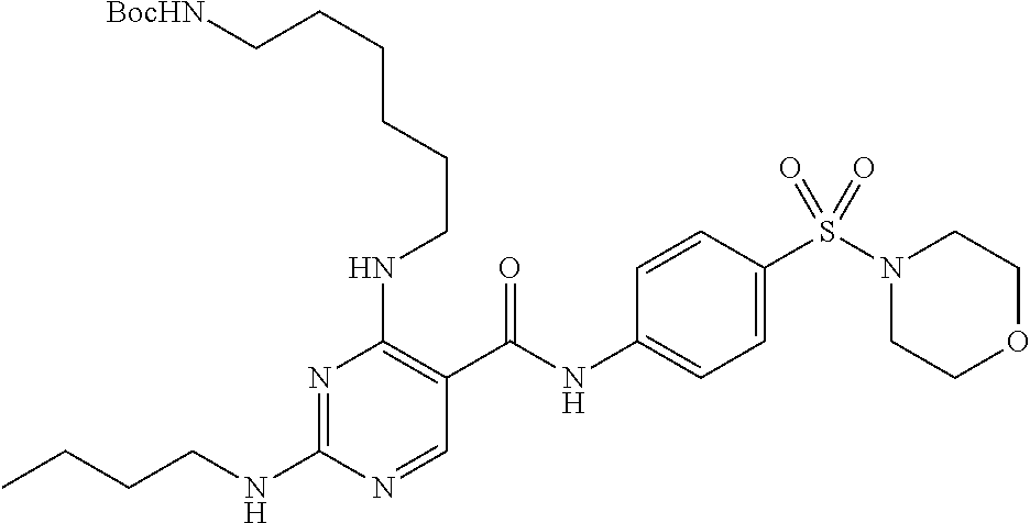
C(NC1=NC(NCCCCCC[BocHN])=C(C(NC2=CC=C(S(N3CCOCC3)(=O)=O)C=C2)=O)C=N1)CCC
